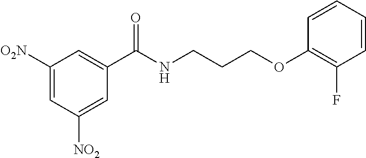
C1(C(NCCCOC2=C(F)C=CC=C2)=O)=CC([O2N])=CC([NO2])=C1
